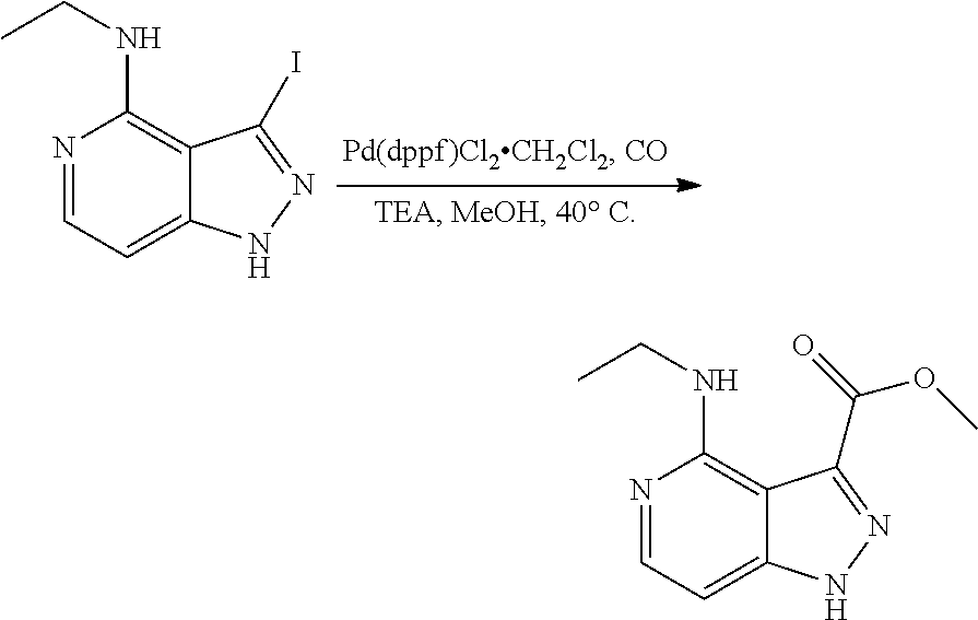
N1=CC=C2C(=C1NCC)C(I)=NN2.N1=CC=C2C(=C1NCC)C(C(=O)OC)=NN2
